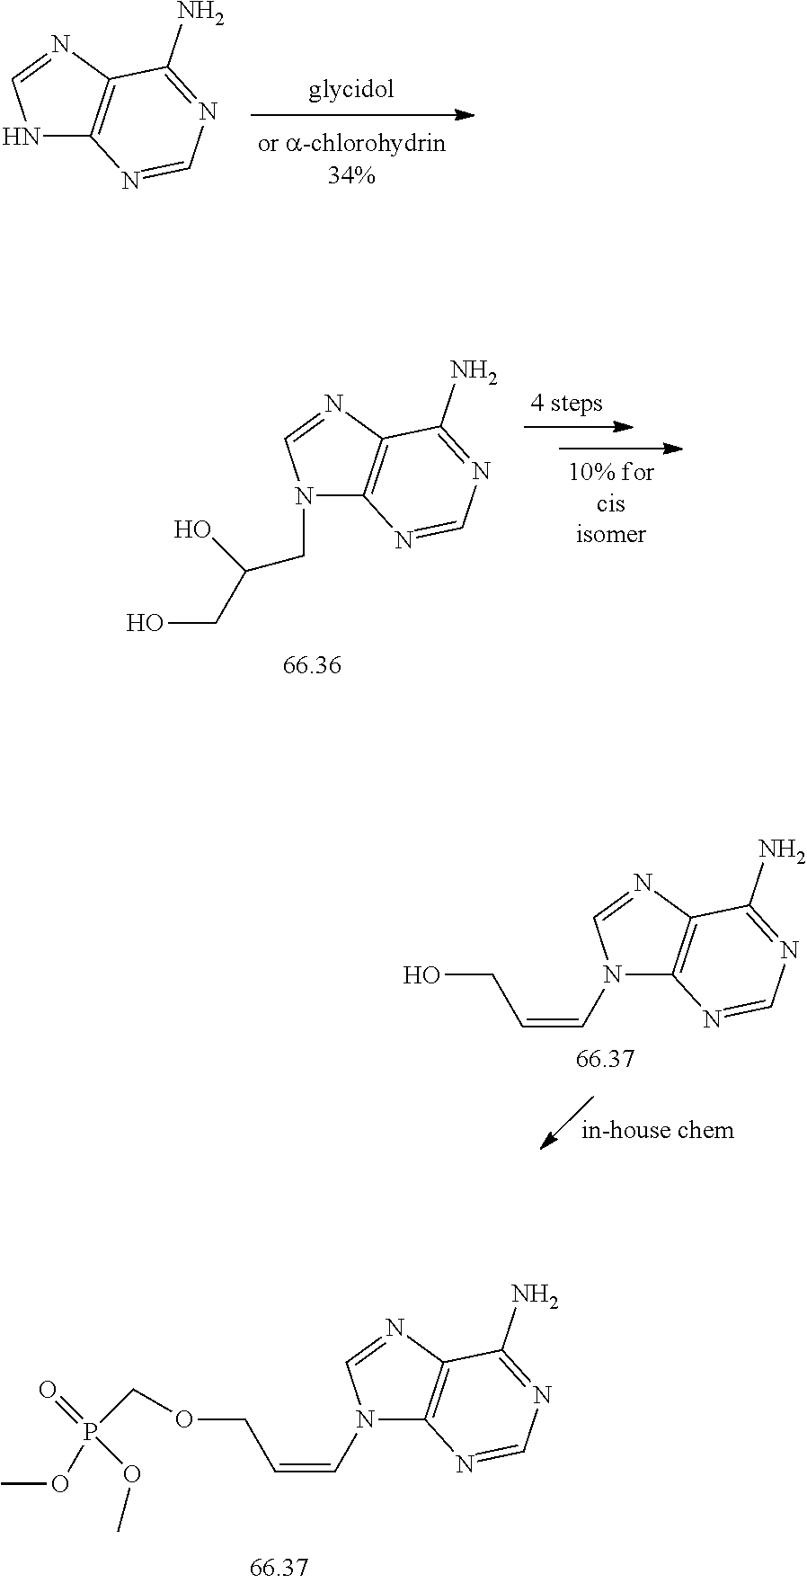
N1C2=C(N=C1)C(N)=NC=N2.N1(CC(CO)O)C2=C(N=C1)C(N)=NC=N2.N1(C=CCO)C2=C(N=C1)C(N)=NC=N2.N1(C=CCOCP(=O)(OC)OC)C2=C(N=C1)C(N)=NC=N2
